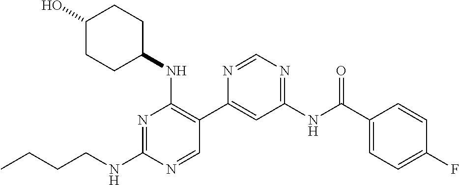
N1=C(NCCCC)N=CC(C2=CC(NC(C3=CC=C(F)C=C3)=O)=NC=N2)=C1NC1CCC(O)CC1
